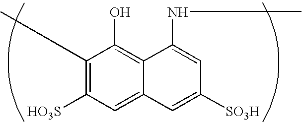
C1(C)=C([HO3S])C=C2C(=C1O)C(NC)=CC([SO3H])=C2
